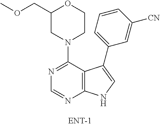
C12=C(C(N3CCOC(COC)C3)=NC=N1)C(C1=CC=CC([CN])=C1)=CN2
